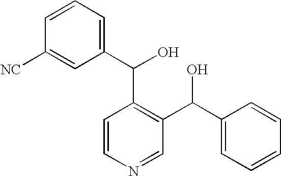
C1=CC=C(C(O)C2=C(C(C3=CC=CC=C3)O)C=NC=C2)C=C1[NC]
